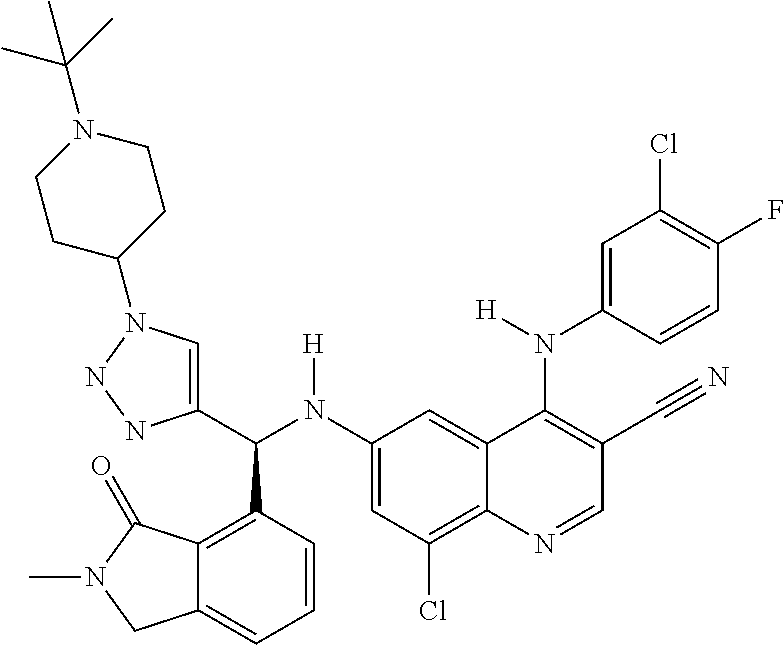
C1(N(C(C2=CN(C3CCN(C(C)(C)C)CC3)NN2)C2=C3C(=CC=C2)CN(C)C3=O)[H])=CC(Cl)=C2C(=C1)C(N(C1=CC(Cl)=C(F)C=C1)[H])=C(C#N)C=N2
